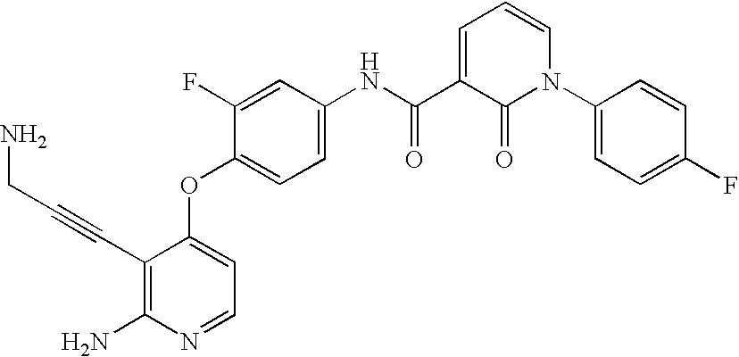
C1=C(NC(C2=CC=CN(C3=CC=C(F)C=C3)C2=O)=O)C=C(F)C(OC2=CC=NC(N)=C2C#CCN)=C1
